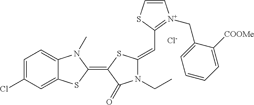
C1=C(Cl)C=C2C(=C1)N(C)C(=C1C(=O)N(CC)C(=CC3=[N+](CC4=CC=CC=C4[COOMe])C=CS3)S1)S2.[Cl-]
